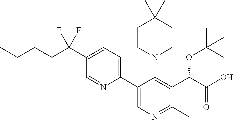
C(CCC(C1=CC=C(C2=CN=C(C)C(C(C(O)=O)OC(C)(C)C)=C2N2CCC(C)(C)CC2)N=C1)(F)F)C
